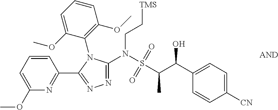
C1=CC=C(OC)N=C1C1=NN=C(N(S(C(C(C2=CC=C([CN])C=C2)O)C)(=O)=O)CC[TMS])N1C1=C(OC)C=CC=C1OC
